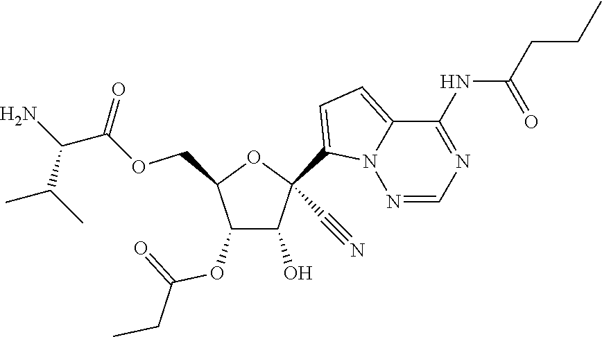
C1(O)C(OC(=O)CC)C(COC(C(N)C(C)C)=O)OC1(C1=CC=C2N1N=CN=C2NC(=O)CCC)C#N
